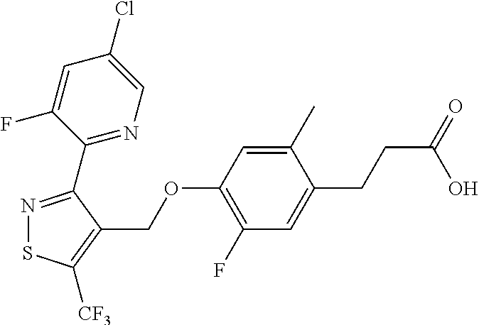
N1=C(C2=NC=C(Cl)C=C2F)C(COC2=C(F)C=C(CCC(=O)O)C(C)=C2)=C([CF3])S1
